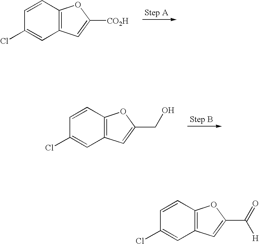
C1=CC2=C(C=C1Cl)C=C([CO2H])O2.C1=CC2=C(C=C1Cl)C=C(CO)O2.C1=CC2=C(C=C1Cl)C=C(C(=O)[H])O2
